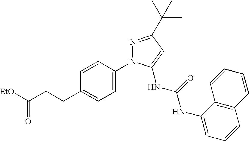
C1=C(N2N=C(C(C)(C)C)C=C2NC(=O)NC2=CC=CC3=C2C=CC=C3)C=CC(CCC([EtO])=O)=C1
